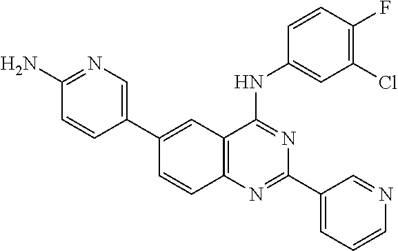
C1(C2=CN=C(N)C=C2)=CC2=C(C=C1)N=C(C1=CC=CN=C1)N=C2NC1=CC(Cl)=C(F)C=C1
